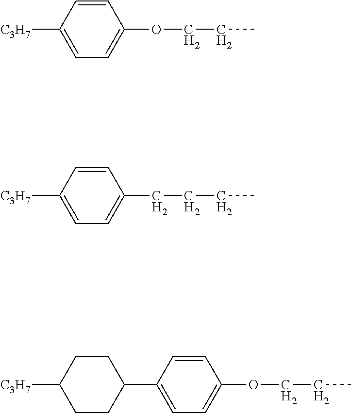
C1=CC([C3H7])=CC=C1OCCC.C1=CC([C3H7])=CC=C1CCCC.C1=CC(C2CCC([C3H7])CC2)=CC=C1OCCC
